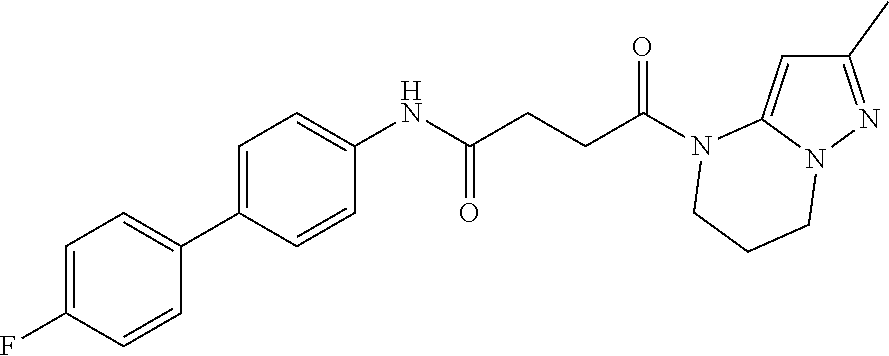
C1(C)=NN2C(=C1)N(C(CCC(NC1=CC=C(C3=CC=C(F)C=C3)C=C1)=O)=O)CCC2
